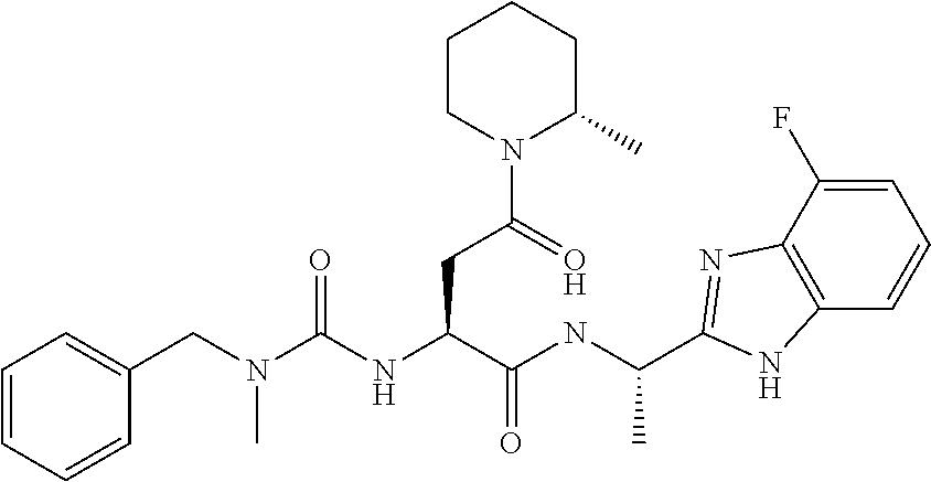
N(C)(CC1=CC=CC=C1)C(NC(C(=O)NC(C1=NC2=C(N1)C=CC=C2F)C)CC(N1C(C)CCCC1)=O)=O
